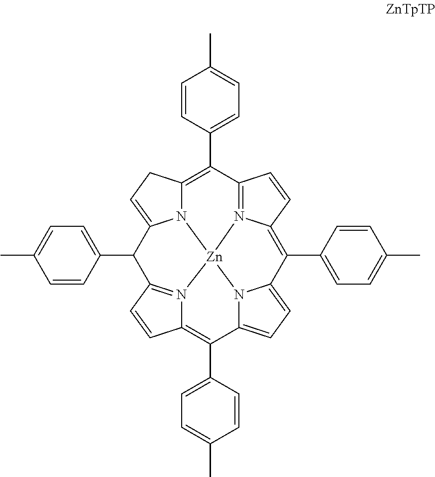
C1=CC(C2=C3N4C(=CC3)C(C3=CC=C(C)C=C3)C3=N5C(=C(C6=CC=C(C)C=C6)C6=CC=C7C(C8=CC=C(C)C=C8)=C8N(=C2C=C8)[Zn]45N67)C=C3)=CC=C1C
